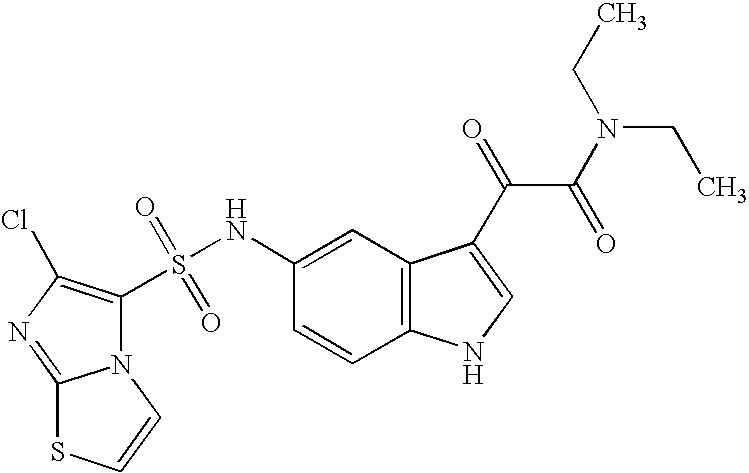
N12C(=NC(Cl)=C1S(NC1=CC3=C(C=C1)NC=C3C(=O)C(N(CC)CC)=O)(=O)=O)SC=C2
